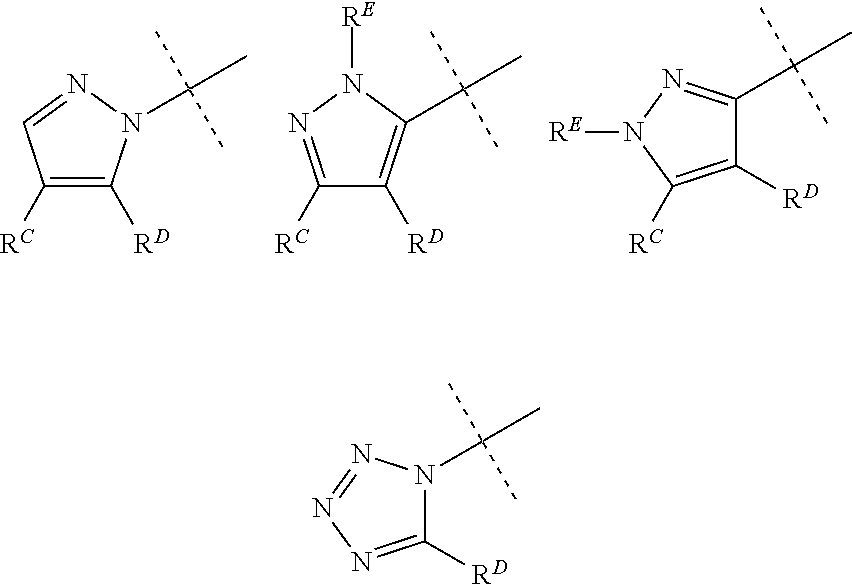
C1([RD])=NN=NN1C(C)(C)C.C1([RC])=C([RD])N(C(C)(C)C)N=C1.C1([RC])=NN([RE])C(C(C)(C)C)=C1[RD].C1([RD])=C([RC])N([RE])N=C1C(C)(C)C
